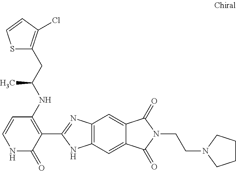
C12=C(C=C3C(=C1)C(=O)N(CCN1CCCC1)C3=O)NC(C1=C(NC(CC3=C(Cl)C=CS3)C)C=CNC1=O)=N2
